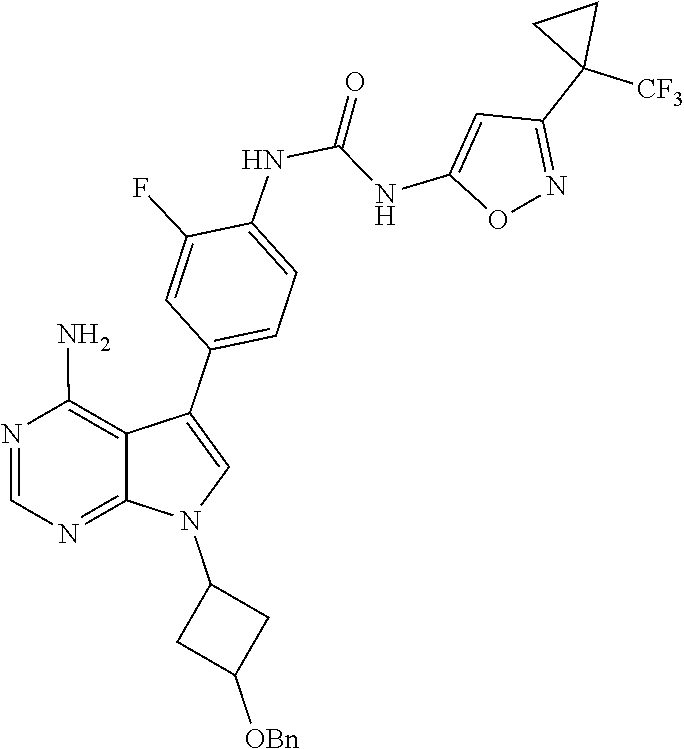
N1=C2N(C3CC([OBn])C3)C=C(C3=CC=C(NC(=O)NC4=CC(C5([CF3])CC5)=NO4)C(F)=C3)C2=C(N)N=C1
